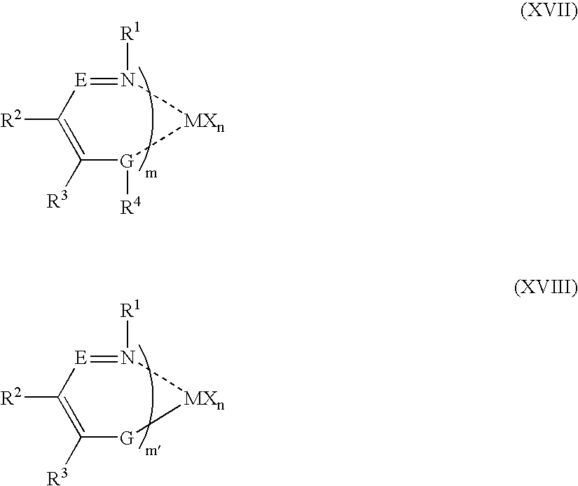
C1([R3])=C([R2])[E]=N([R1])[MXn][G]1[R4].C1([R3])=C([R2])[E]=N([R1])[MXn][G]1
